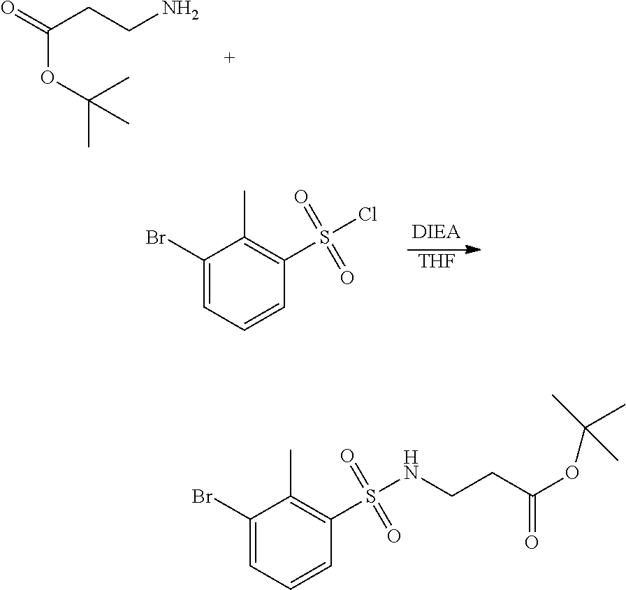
C(OC(C)(C)C)(CCN)=O.[THF].C1(Br)=CC=CC(S(Cl)(=O)=O)=C1C.C1(Br)=CC=CC(S(NCCC(OC(C)(C)C)=O)(=O)=O)=C1C
